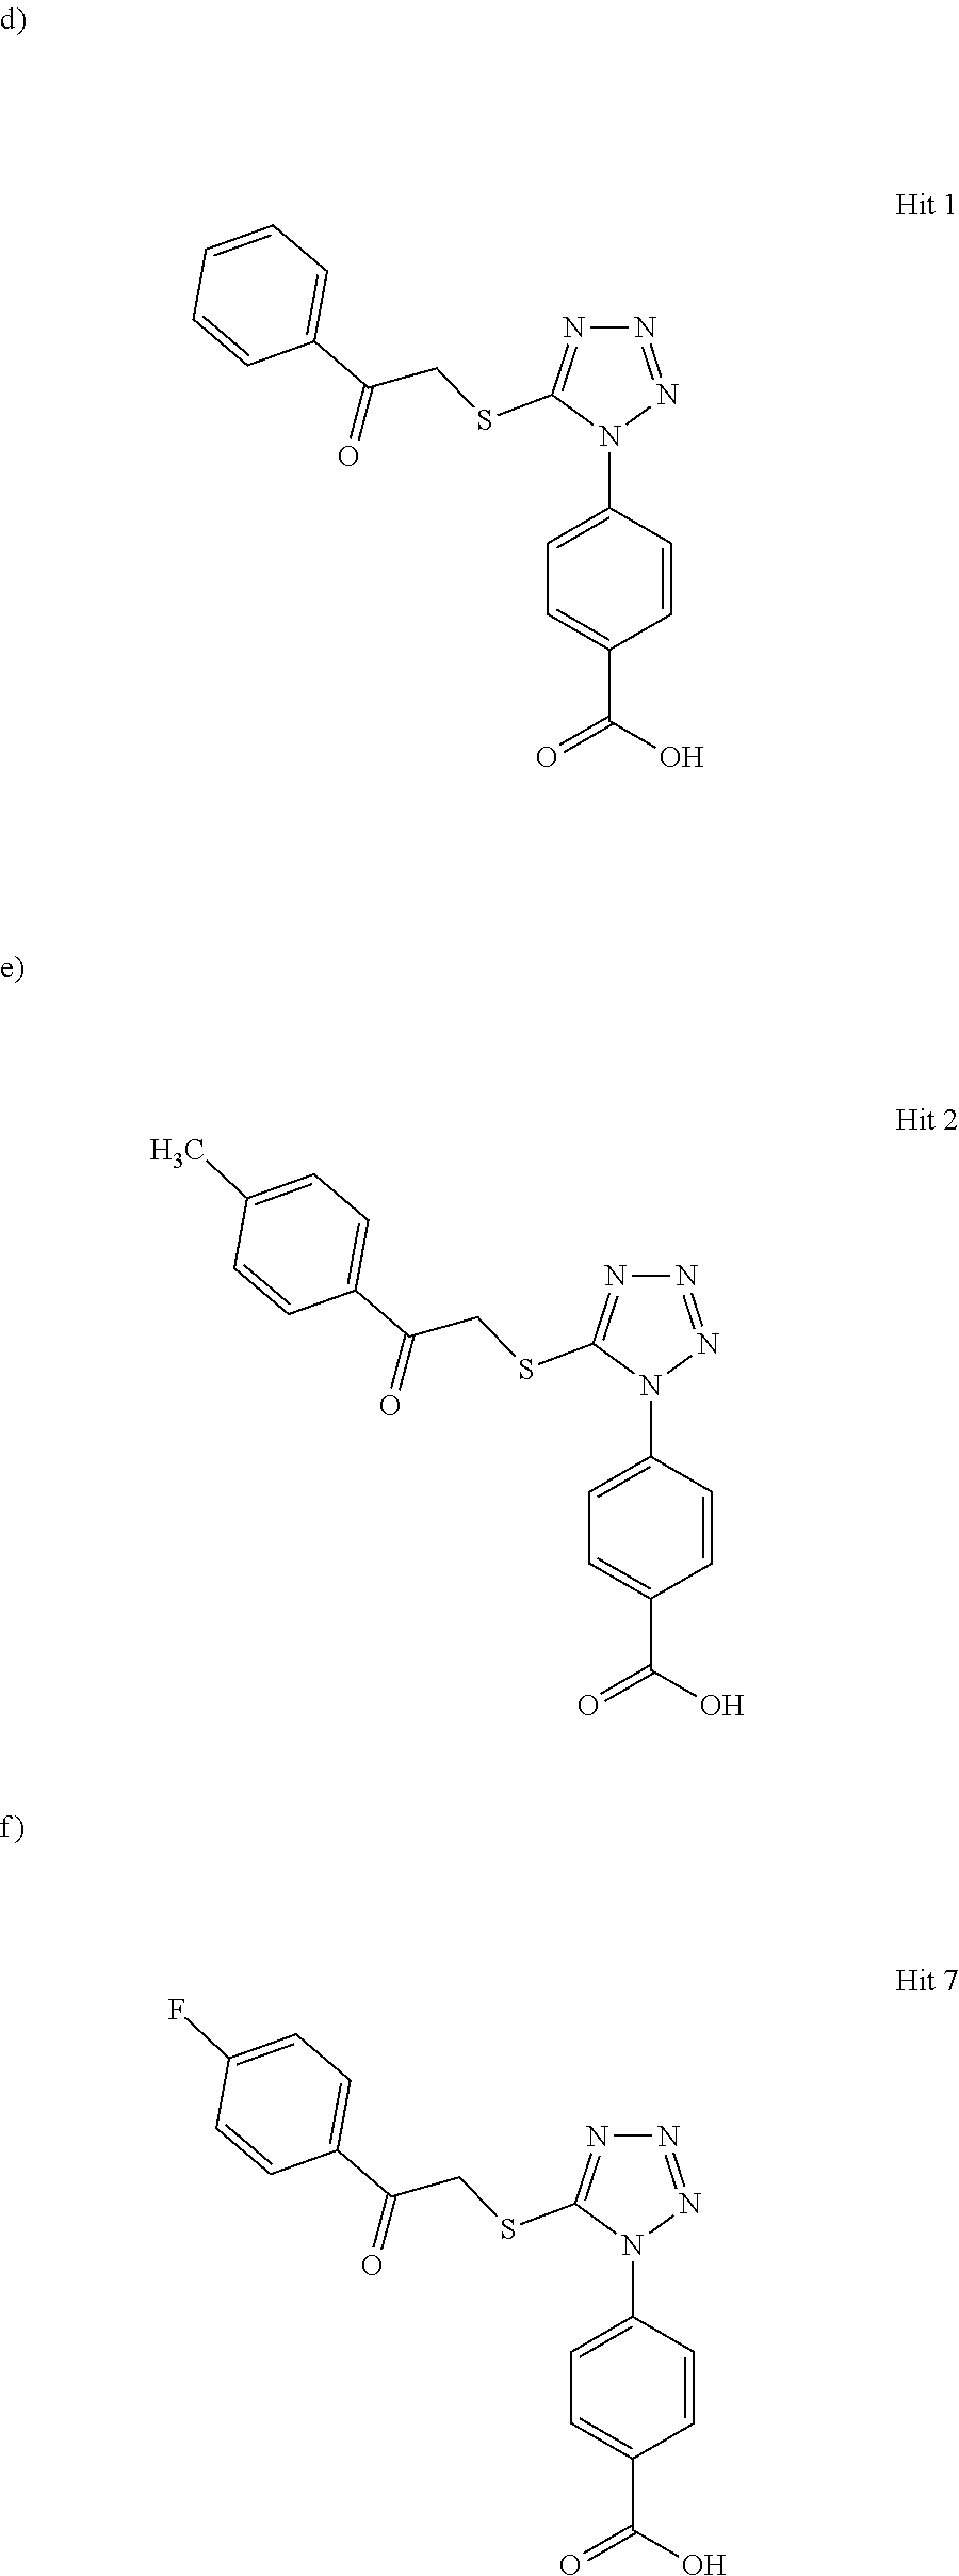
C1=C(C(O)=O)C=CC(N2C(SCC(C3=CC=CC=C3)=O)=NN=N2)=C1.C1=C(C(O)=O)C=CC(N2C(SCC(C3=CC=C(C)C=C3)=O)=NN=N2)=C1.C1=C(C(O)=O)C=CC(N2C(SCC(C3=CC=C(F)C=C3)=O)=NN=N2)=C1
